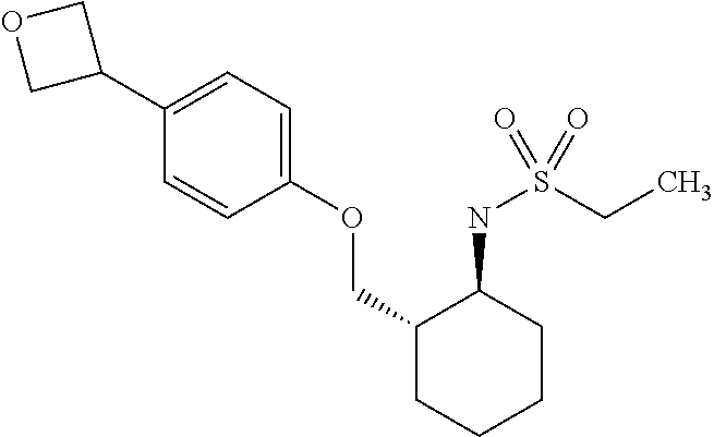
C1(C2COC2)=CC=C(OCC2CCCCC2NS(CC)(=O)=O)C=C1
